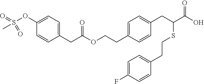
S(OC1=CC=C(CC(OCCC2=CC=C(CC(SCCC3=CC=C(F)C=C3)C(O)=O)C=C2)=O)C=C1)(C)(=O)=O
